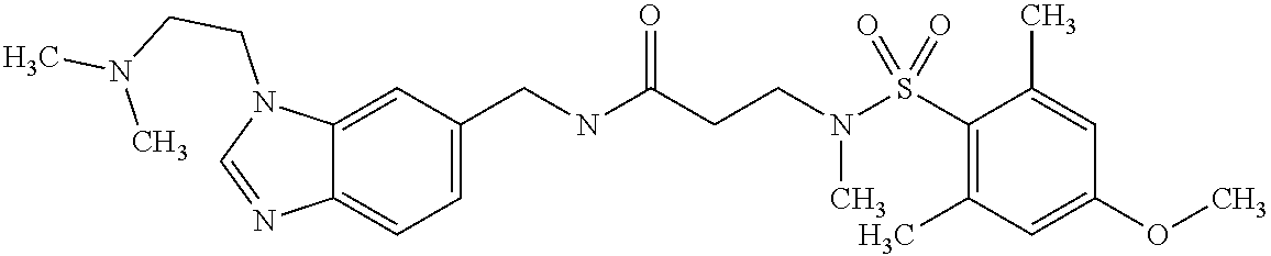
C(NC(CCN(S(C1=C(C)C=C(OC)C=C1C)(=O)=O)C)=O)C1=CC=C2C(=C1)N(CCN(C)C)C=N2
